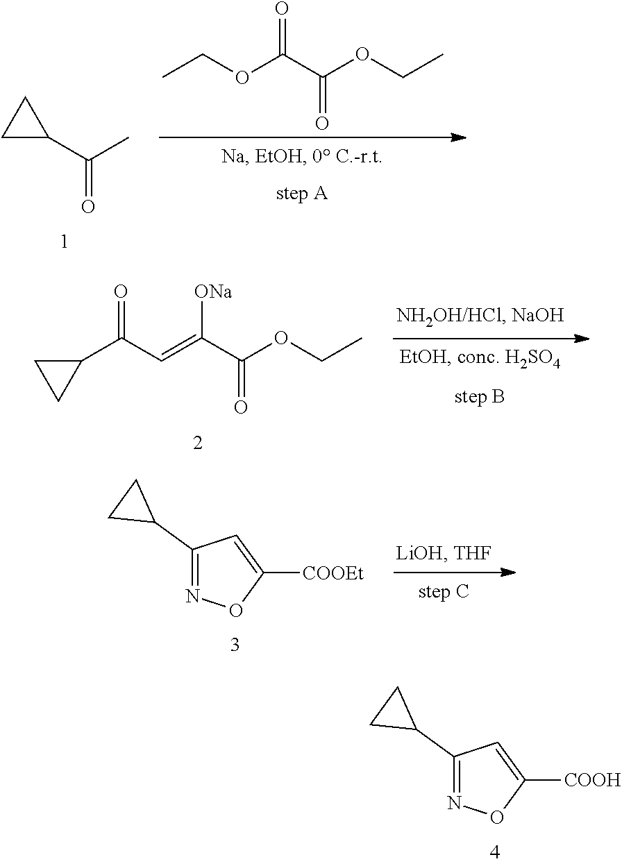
C1(C2CC2)=NOC([COOH])=C1.CCOC(C(OCC)=O)=O.C1C(C(C)=O)C1.C1C(C(C=C(C(OCC)=O)[ONa])=O)C1.C1(C2CC2)=NOC([COOEt])=C1
